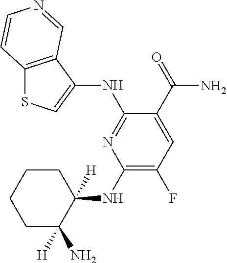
C1(NC2([H])CCCCC2([H])N)=C(F)C=C(C(=O)N)C(NC2=CSC3=C2C=NC=C3)=N1
